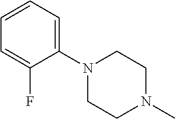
C1(N2CCN(C)CC2)=CC=CC=C1F
